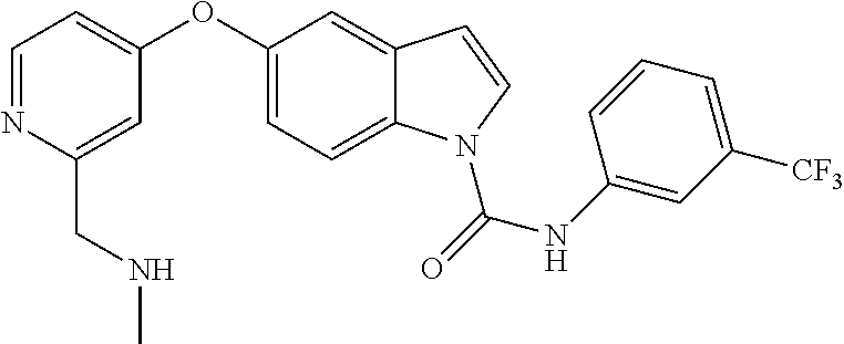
C1(CNC)=CC(OC2=CC=C3C(=C2)C=CN3C(NC2=CC([CF3])=CC=C2)=O)=CC=N1
